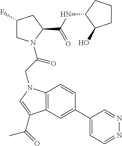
C1(C2=CC3=C(C=C2)N(CC(=O)N2CC(F)CC2C(NC2C(O)CCC2)=O)C=C3C(=O)C)=CC=NN=C1
